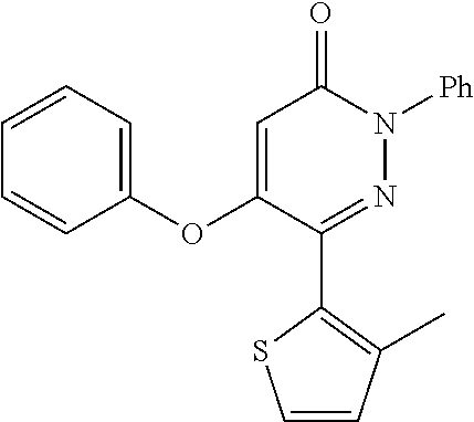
C1(C2=NN([Ph])C(=O)C=C2OC2=CC=CC=C2)=C(C)C=CS1
